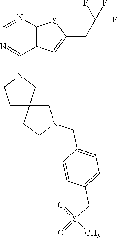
C1=NC2=C(C(N3CCC4(C3)CCN(CC3=CC=C(CS(=O)(=O)C)C=C3)C4)=N1)C=C(CC(F)(F)F)S2
